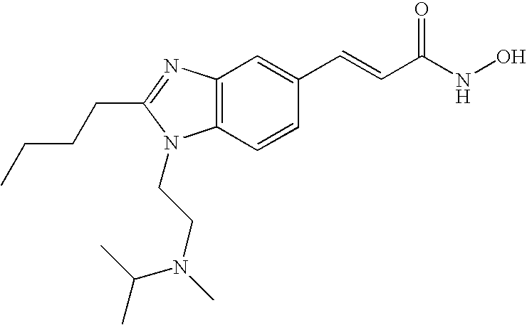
C12=C(C=CC(C=CC(=O)NO)=C1)N(CCN(C(C)C)C)C(CCCC)=N2
